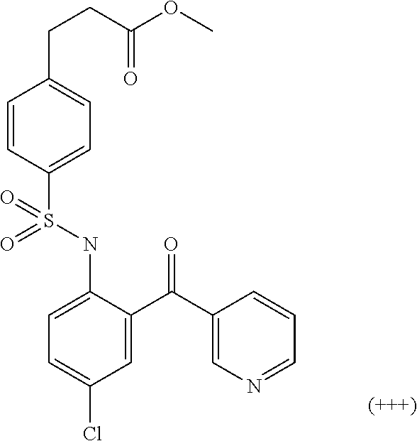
C1=C(NS(C2=CC=C(CCC(OC)=O)C=C2)(=O)=O)C(C(C2=CN=CC=C2)=O)=CC(Cl)=C1
